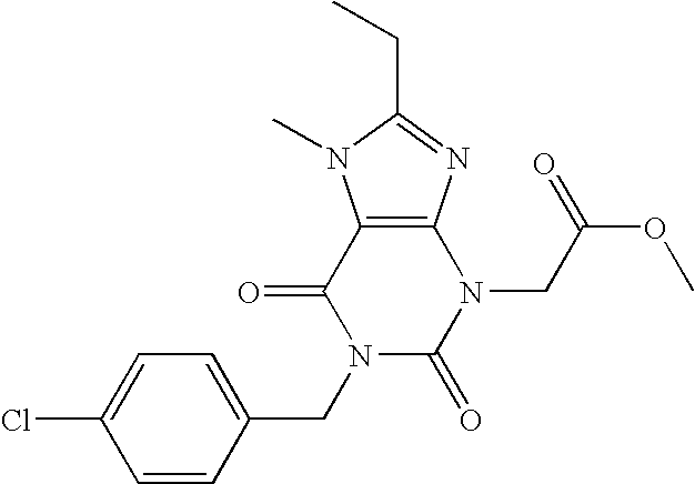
C12=C(N=C(CC)N1C)N(CC(=O)OC)C(=O)N(CC1=CC=C(Cl)C=C1)C2=O
